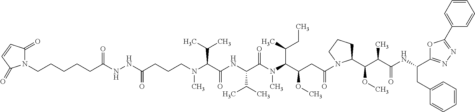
N(C(C(NC(C(N(C(C(CC(=O)N1C(C(C(C(NC(C2=NN=C(C3=CC=CC=C3)O2)CC2=CC=CC=C2)=O)C)OC)CCC1)OC)C(CC)C)C)=O)C(C)C)=O)C(C)C)(C)CCCC(NNC(CCCCCN1C(=O)C=CC1=O)=O)=O
